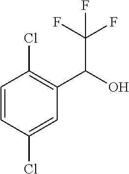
C1=CC(Cl)=CC(C(O)C(F)(F)F)=C1Cl
